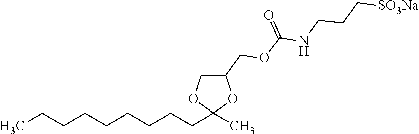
CCCCCCCCCC1(C)OC(COC(NCCC[SO3Na])=O)CO1
